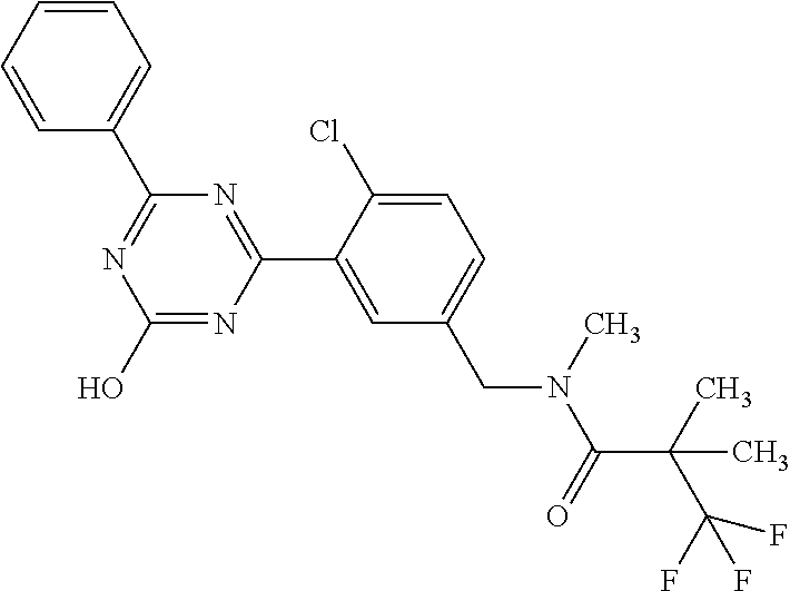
N1=C(C2=CC=CC=C2)N=C(C2=CC(CN(C(C(C(F)(F)F)(C)C)=O)C)=CC=C2Cl)N=C1O
